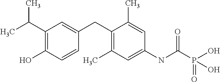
C1(C(C)C)=C(O)C=CC(CC2=C(C)C=C(NC(P(=O)(O)O)=O)C=C2C)=C1
